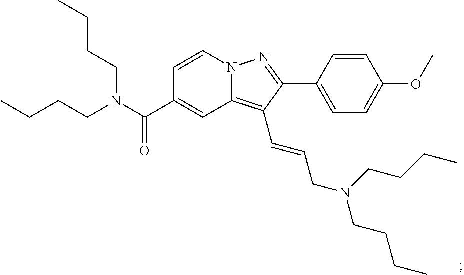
N12C(=C(C=CCN(CCCC)CCCC)C(C3=CC=C(OC)C=C3)=N1)C=C(C(N(CCCC)CCCC)=O)C=C2
